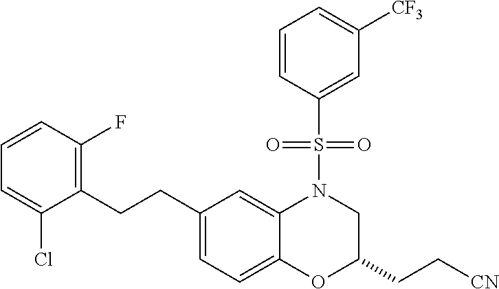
C(CC1=CC=C2C(=C1)N(S(C1=CC([CF3])=CC=C1)(=O)=O)CC(CC[CN])O2)C1=C(F)C=CC=C1Cl
